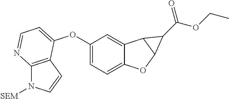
C12=CC=C(OC3=CC=NC4=C3C=CN4[SEM])C=C1C1C(O2)C1C(=O)OCC
